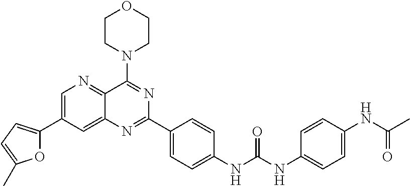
C1=C(C2=CC=C(C)O2)C=C2C(=N1)C(N1CCOCC1)=NC(C1=CC=C(NC(NC3=CC=C(NC(=O)C)C=C3)=O)C=C1)=N2
